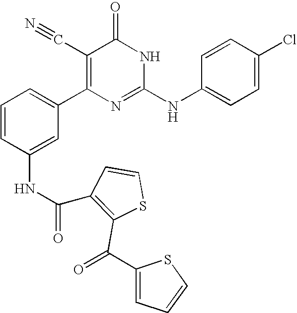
C1(NC(=O)C2=C(C(C3=CC=CS3)=O)SC=C2)=CC(C2=C(C#N)C(=O)NC(NC3=CC=C(Cl)C=C3)=N2)=CC=C1
